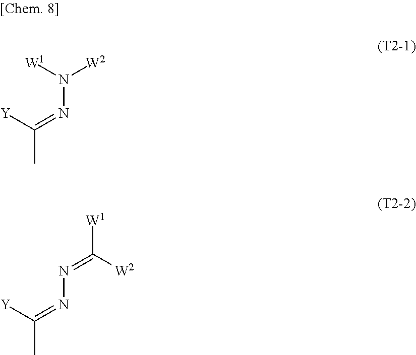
[Y]C(=NN([W1])[W2])C.[Y]C(=NN=C([W2])[W1])C
